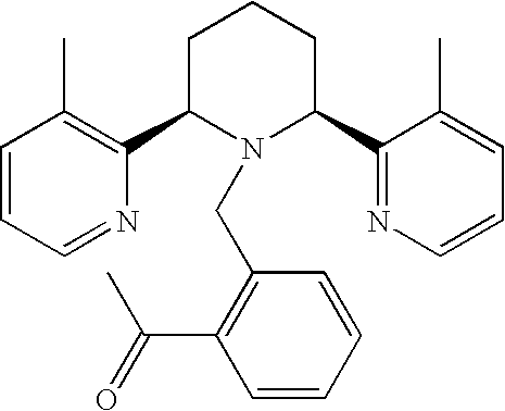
C1=CC=NC(C2N(CC3=C(C(=O)C)C=CC=C3)C(C3=NC=CC=C3C)CCC2)=C1C
